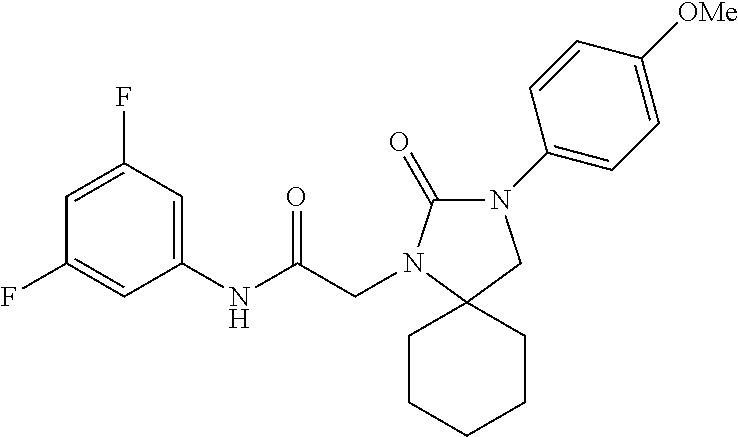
C1(NC(CN2C(=O)N(C3=CC=C([OMe])C=C3)CC23CCCCC3)=O)=CC(F)=CC(F)=C1
